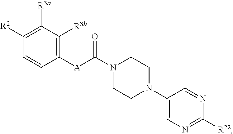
C1=C(N2CCN(C([A]C3=C([R3b])C([R3a])=C([R2])C=C3)=O)CC2)C=NC([R22])=N1
